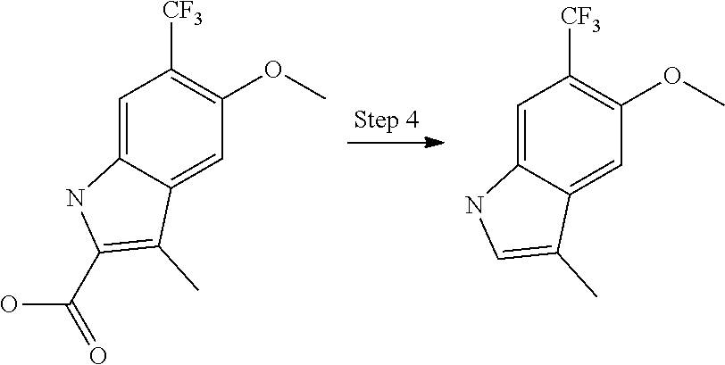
C1=C2C(=CC(OC)=C1[CF3])C(C)=C(C(O)=O)N2.C1=C2C(=CC(OC)=C1[CF3])C(C)=CN2
